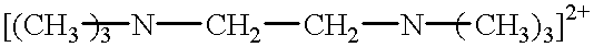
[[(CH3]NCCN[CH3)3]2+]
